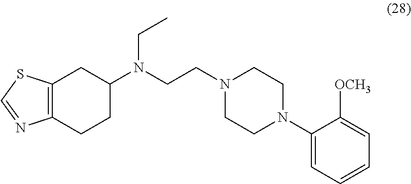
C12=C(CCC(N(CCN3CCN(C4=CC=CC=C4[OCH3])CC3)CC)C1)N=CS2
